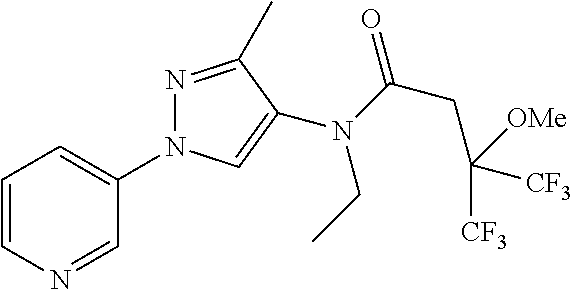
C1=CN=CC(N2N=C(C)C(N(CC)C(=O)CC([CF3])([CF3])[OMe])=C2)=C1
